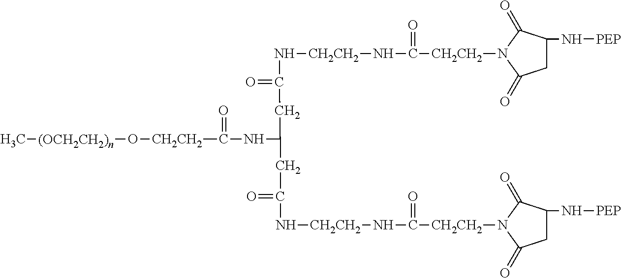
C1C(N[PEP])C(=O)N([CH2CH2]C(=O)N[CH2CH2]NC(=O)CC(CC(=O)N[CH2CH2]NC([CH2CH2]N2C(=O)C(N[PEP])CC2=O)=O)NC(=O)[CH2CH2]O[(OCH2CH2)n]C)C1=O
